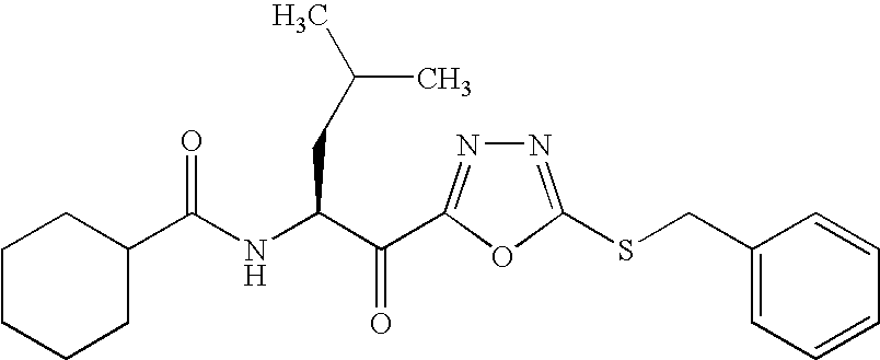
C1CCCC(C(NC(C(=O)C2=NN=C(SCC3=CC=CC=C3)O2)CC(C)C)=O)C1
